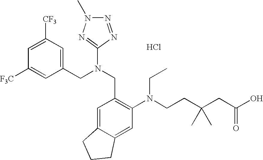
C1=C([CF3])C=C(CN(CC2=C(N(CCC(CC(O)=O)(C)C)CC)C=C3C(=C2)CCC3)C2=NN(C)N=N2)C=C1[F3C].Cl
